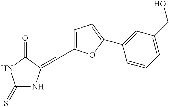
C1=C(C=C2NC(=S)NC2=O)OC(C2=CC(CO)=CC=C2)=C1
